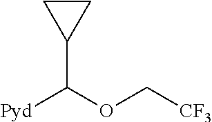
[Pyd]C(OC[CF3])C1CC1
